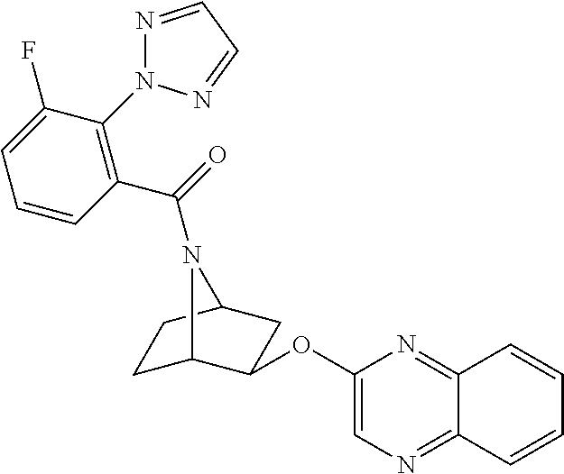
N1=CC=NN1C1=C(C(=O)N2C3CCC2CC3OC2=CN=C3C(=N2)C=CC=C3)C=CC=C1F
